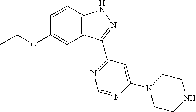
O(C1=CC2=C(C=C1)NN=C2C1=NC=NC(N2CCNCC2)=C1)C(C)C
